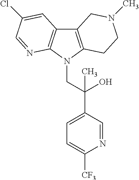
C12=C(N(CC(C3=CC=C([CF3])N=C3)(O)C)C3=C1C=C(Cl)C=N3)CCN(C)C2
